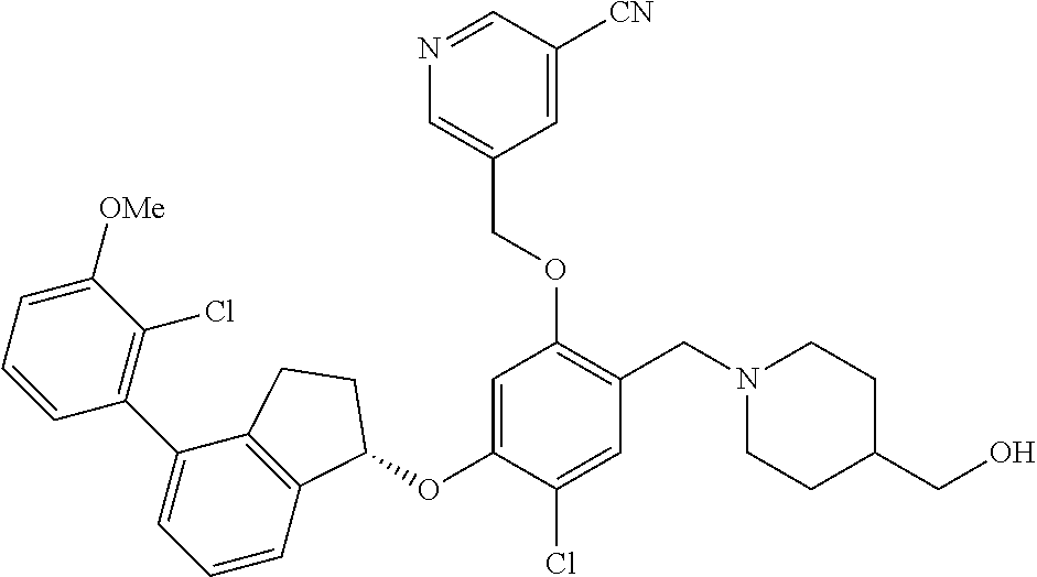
C1=CC=C([OMe])C(Cl)=C1C1=CC=CC2=C1CCC2OC1=CC(OCC2=CN=CC([CN])=C2)=C(CN2CCC(CO)CC2)C=C1Cl
